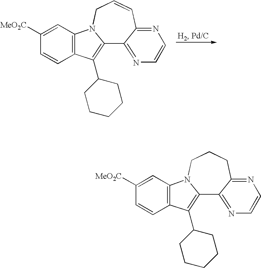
C12=C(C(C3CCCCC3)=C3C4=NC=CN=C4C=CCN13)C=CC([MeO2C])=C2.C12=C(C(C3CCCCC3)=C3C4=NC=CN=C4CCCN13)C=CC([MeO2C])=C2
